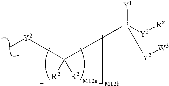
C(P([Y2][Rx])(=[Y1])[Y2][W3])([Y2]C)([R2])[R2]
